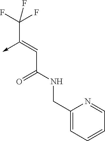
C(C(NCC1=CC=CC=N1)=O)=C(->C)C(F)(F)F
